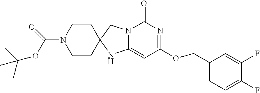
C1CC2(CCN1C(OC(C)(C)C)=O)NC1=CC(OCC3=CC=C(F)C(F)=C3)=NC(=O)N1C2
